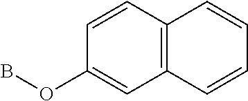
C1=CC2=C(C=C1OB)C=CC=C2
